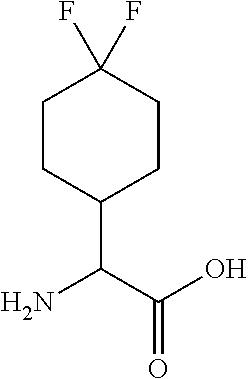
C1CC(C(C(O)=O)N)CCC1(F)F
